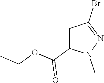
CCOC(C1=CC(Br)=NN1C)=O
